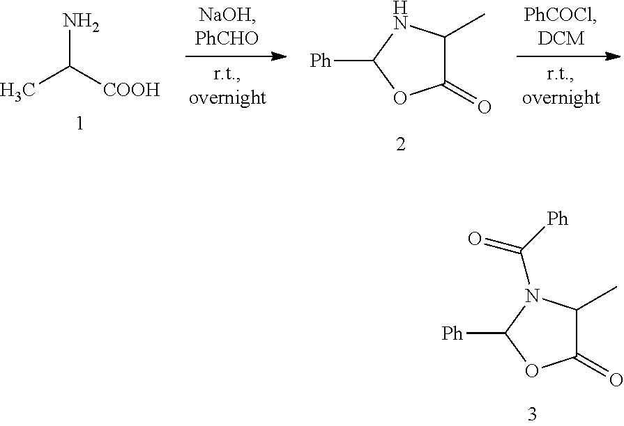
C1(=O)C(C)N(C([Ph])=O)C([Ph])O1.CC([COOH])N.C1(=O)C(C)NC([Ph])O1
